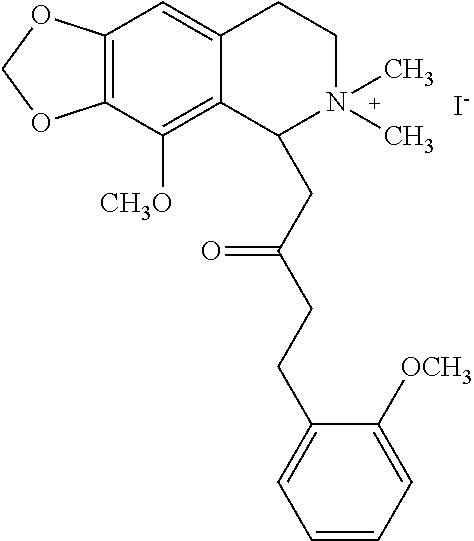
[I-].C12=C(C([CH3O])=C3C(=C1)CCN(C)(C)C3CC(CCC1=CC=CC=C1[OCH3])=O)OCO2
